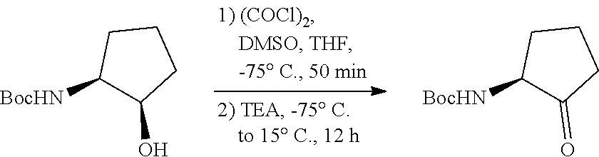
C1([BocHN])C(O)CCC1.C1([BocHN])C(=O)CCC1
